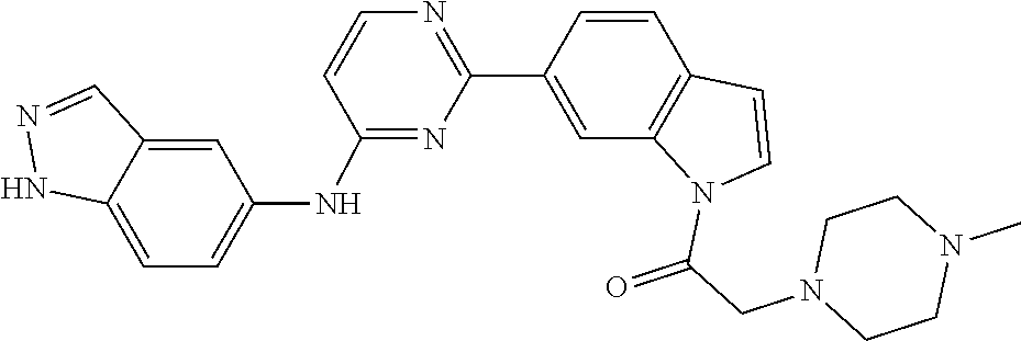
C1=CC2=C(C=C1C1=NC=CC(NC3=CC=C4NN=CC4=C3)=N1)N(C(=O)CN1CCN(C)CC1)C=C2
